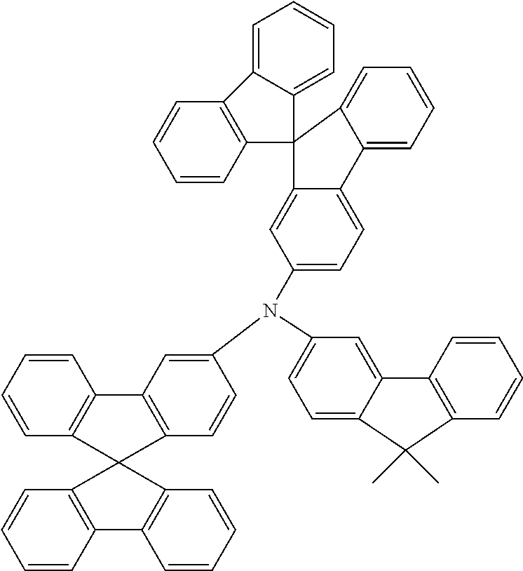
C12=CC=C(N(C3=CC=C4C(=C3)C3(C5=CC=CC=C45)C4=C(C=CC=C4)C4=CC=CC=C43)C3=CC4=C(C=C3)C3(C5=C4C=CC=C5)C4=C(C=CC=C4)C4=C3C=CC=C4)C=C1C1=C(C=CC=C1)C2(C)C
